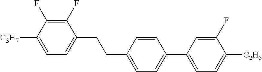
C1(F)=C(F)C([C3H7])=CC=C1CCC1=CC=C(C2=CC=C([C2H5])C(F)=C2)C=C1
